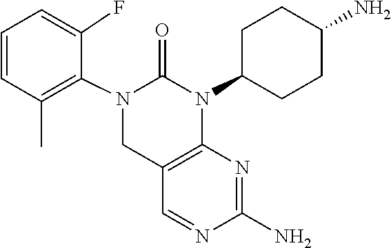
N1=CC2=C(N=C1N)N(C1CCC(N)CC1)C(=O)N(C1=C(C)C=CC=C1F)C2
